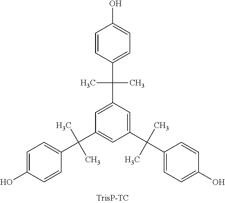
C1=CC(C(C2=CC(C(C3=CC=C(O)C=C3)(C)C)=CC(C(C3=CC=C(O)C=C3)(C)C)=C2)(C)C)=CC=C1O
